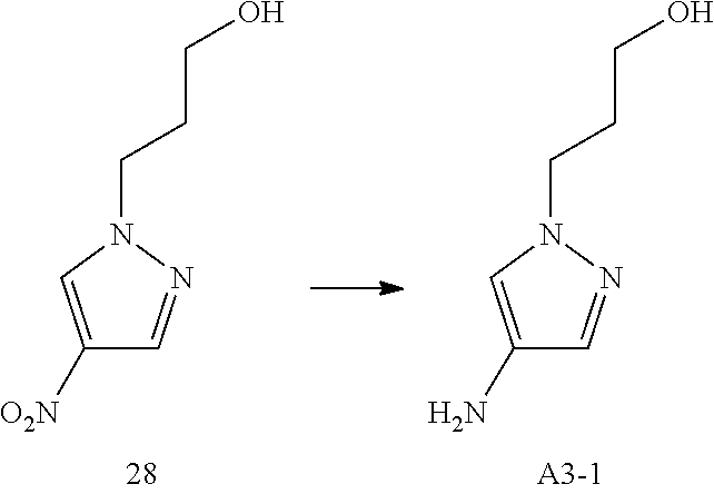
C1(N)=CN(CCCO)N=C1.C1([O2N])=CN(CCCO)N=C1
